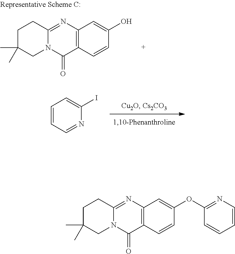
C12=C(N=C3N(C1=O)CC(C)(C)CC3)C=C(O)C=C2.C1=CC=NC(I)=C1.C12=C(N=C3N(C1=O)CC(C)(C)CC3)C=C(OC1=NC=CC=C1)C=C2
